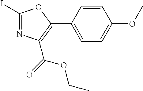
C1(I)=NC(C(=O)OCC)=C(C2=CC=C(OC)C=C2)O1
